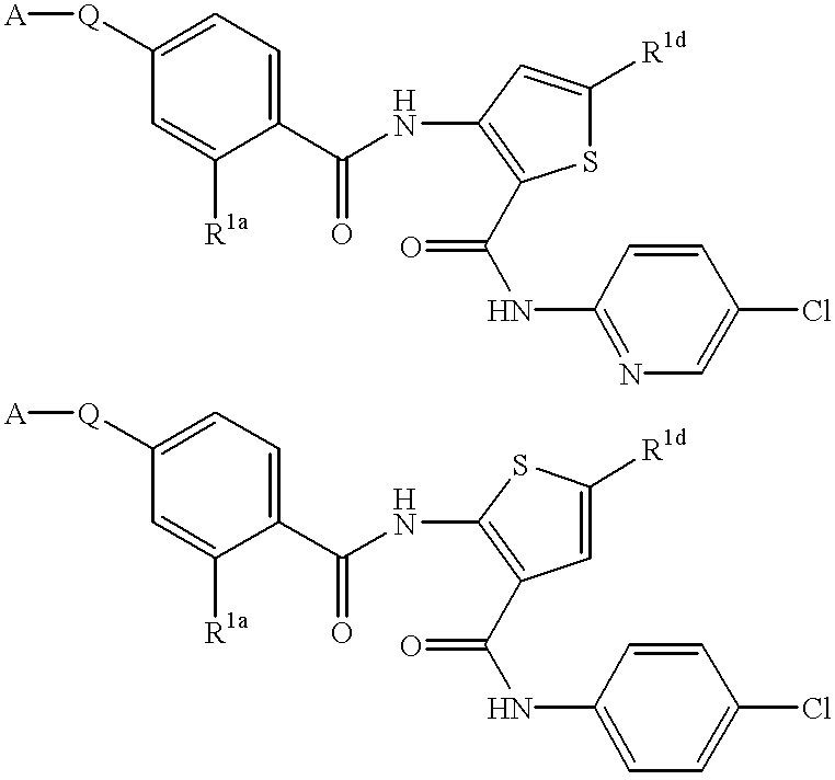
[A][Q]C1=CC=C(C(NC2=C(C(NC3=NC=C(Cl)C=C3)=O)SC([R1d])=C2)=O)C([R1a])=C1.[A][Q]C1=CC=C(C(NC2=C(C(NC3=CC=C(Cl)C=C3)=O)C=C([R1d])S2)=O)C([R1a])=C1
